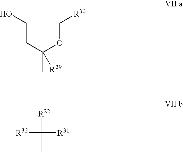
C1(O)CC(C)([R29])OC1[R30].[R22]C(C)([R31])[R32]
